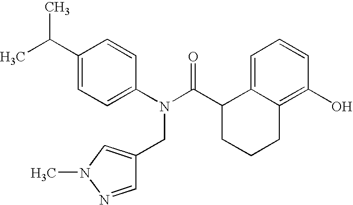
C1(C(C)C)=CC=C(N(C(C2CCCC3=C(O)C=CC=C23)=O)CC2=CN(C)N=C2)C=C1
